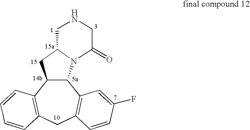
C12C(N3C(C1)CNCC3=O)C1=C(CC3=C2C=CC=C3)C=CC(F)=C1
